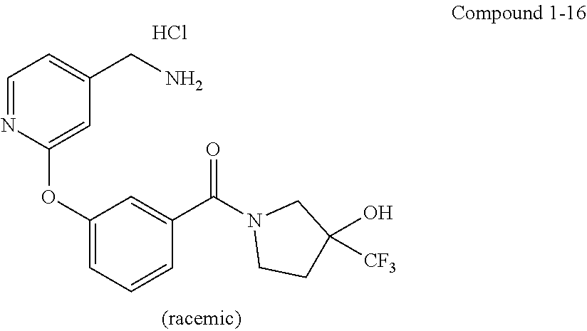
Cl.C1=NC(OC2=CC=CC(C(N3CCC(O)([CF3])C3)=O)=C2)=CC(CN)=C1
